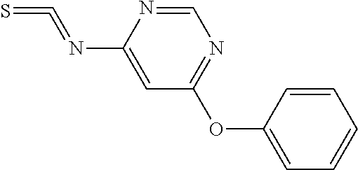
C1(N=C=S)=CC(OC2=CC=CC=C2)=NC=N1
